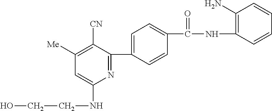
N1=C(C2=CC=C(C(NC3=C(N)C=CC=C3)=O)C=C2)C([CN])=C([Me])C=C1NCCO
